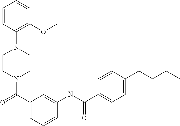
N1(C(C2=CC=CC(NC(C3=CC=C(CCCC)C=C3)=O)=C2)=O)CCN(C2=C(OC)C=CC=C2)CC1
